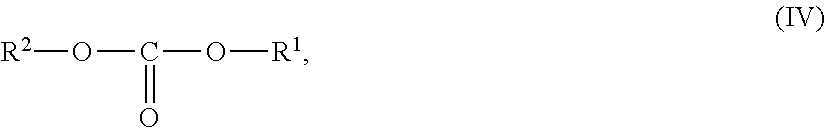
[R2]OC(O[R1])=O
